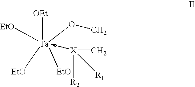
[OEt][Ta]1([EtO])([EtO])([EtO])-[X]([R2])([R1])CCO1
